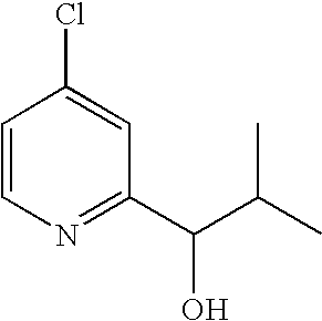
ClC1=CC(C(C(C)C)O)=NC=C1
